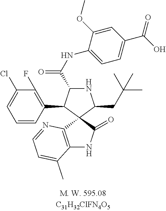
C1=CC(C2C(C(NC3=CC=C(C(O)=O)C=C3OC)=O)NC(CC(C)(C)C)C23C2=C(NC3=O)C(C)=CC=N2)=C(F)C(Cl)=C1
